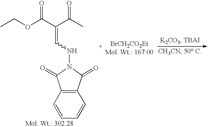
CCOC(C(C(C)=O)=CNN1C(=O)C2=C(C1=O)C=CC=C2)=O
